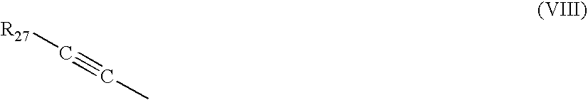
[R27]C#CC
